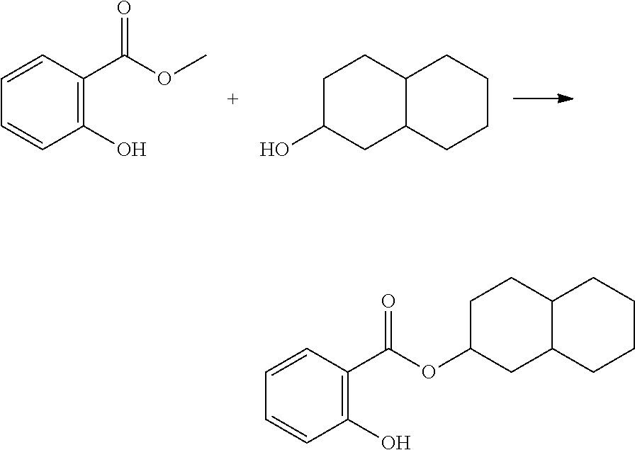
C1=CC(C(OC)=O)=C(O)C=C1.C1C(O)CC2C(C1)CCCC2.C1=CC(C(OC2CCC3C(C2)CCCC3)=O)=C(O)C=C1
